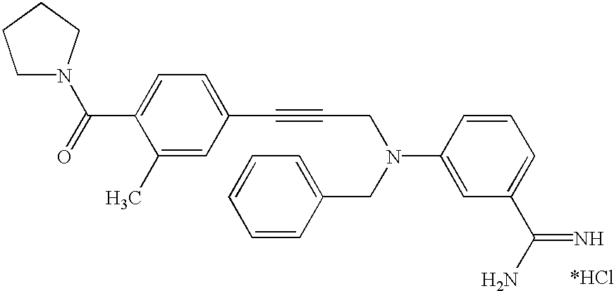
C1N(C(=O)C2=CC=C(C#CCN(CC3=CC=CC=C3)C3=CC(C(N)=N)=CC=C3)C=C2C)CCC1
